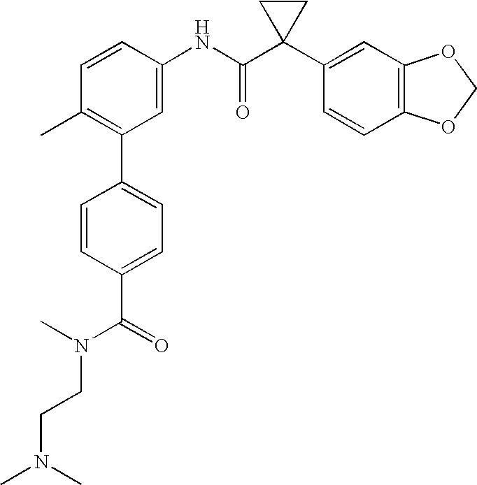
C1(C2=C(C)C=CC(NC(C3(C4=CC5=C(C=C4)OCO5)CC3)=O)=C2)=CC=C(C(=O)N(C)CCN(C)C)C=C1
